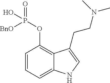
C1=CC=C2C(=C1OP(=O)(O)[BnO])C(CCN(C)C)=CN2
